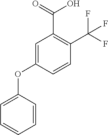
C1=C(OC2=CC=CC=C2)C=CC(C(F)(F)F)=C1C(=O)O
